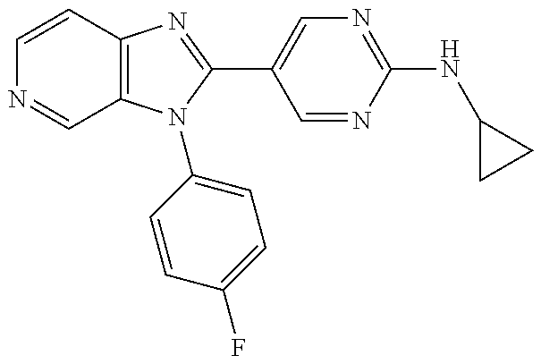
C12=C(N(C3=CC=C(F)C=C3)C(C3=CN=C(NC4CC4)N=C3)=N1)C=NC=C2
